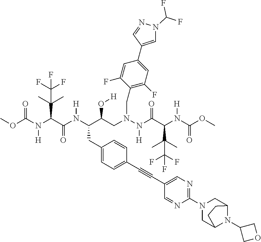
COC(N(C(C(N(C(C(CN(N(C(C(N(C(OC)=O)[H])C(C)(C)C(F)(F)F)=O)[H])CC1=C(F)C=C(C2=CN(C(F)F)N=C2)C=C1F)O[H])CC1=CC=C(C#CC2=CN=C(N3CC4N(C5COC5)C(C3)CC4)N=C2)C=C1)[H])=O)C(C)(C)C(F)(F)F)[H])=O
